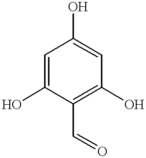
C1=C(O)C(C=O)=C(O)C=C1O
